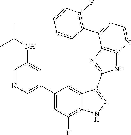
C1=NC=C(C2=CC(F)=C3C(=C2)C(C2=NC4=C(N2)N=CC=C4C2=C(F)C=CC=C2)=NN3)C=C1NC(C)C
